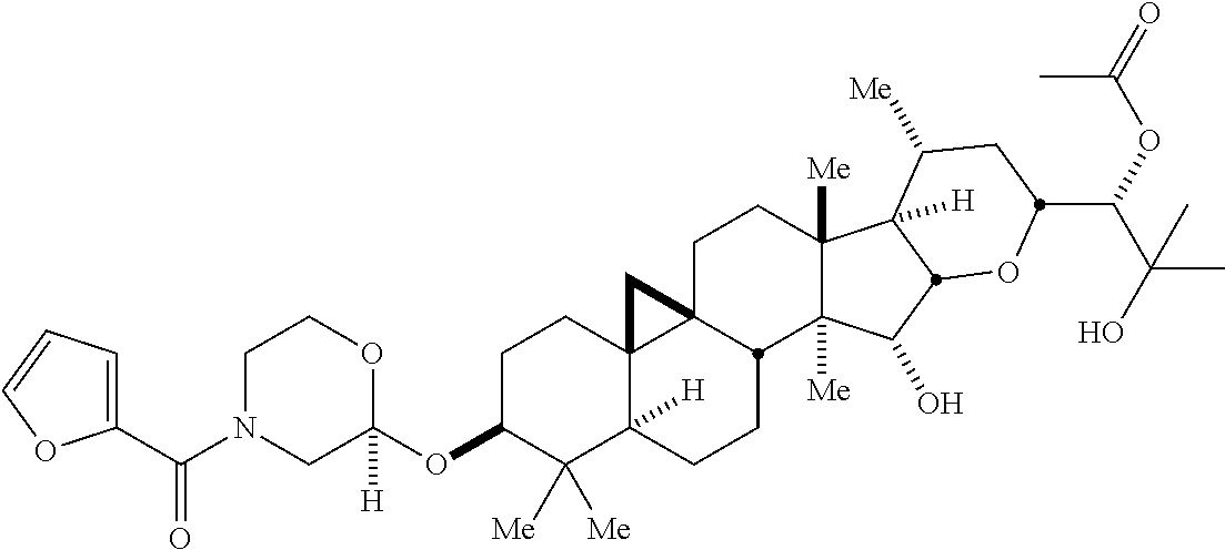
C1(C(N2CC(OC3C([Me])([Me])C4([H])C5(CC3)C3(CCC6([Me])C([Me])(C(O)C7C6([H])C([Me])CC(C(C(C)(C)O)OC(C)=O)O7)C3CC4)C5)([H])OCC2)=O)=CC=CO1
